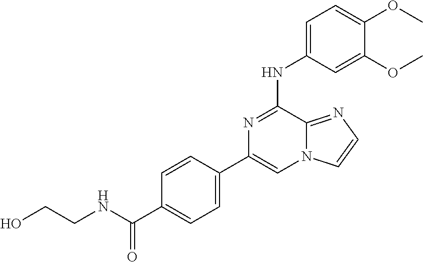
C1(C2=CN3C(=NC=C3)C(NC3=CC=C(OC)C(OC)=C3)=N2)=CC=C(C(=O)NCCO)C=C1
